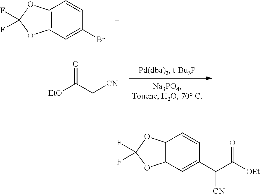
[EtO]C(C[CN])=O.C12=C(C=C(Br)C=C1)OC(F)(F)O2.C12=C(C=C(C(C(=O)[OEt])[CN])C=C1)OC(F)(F)O2
